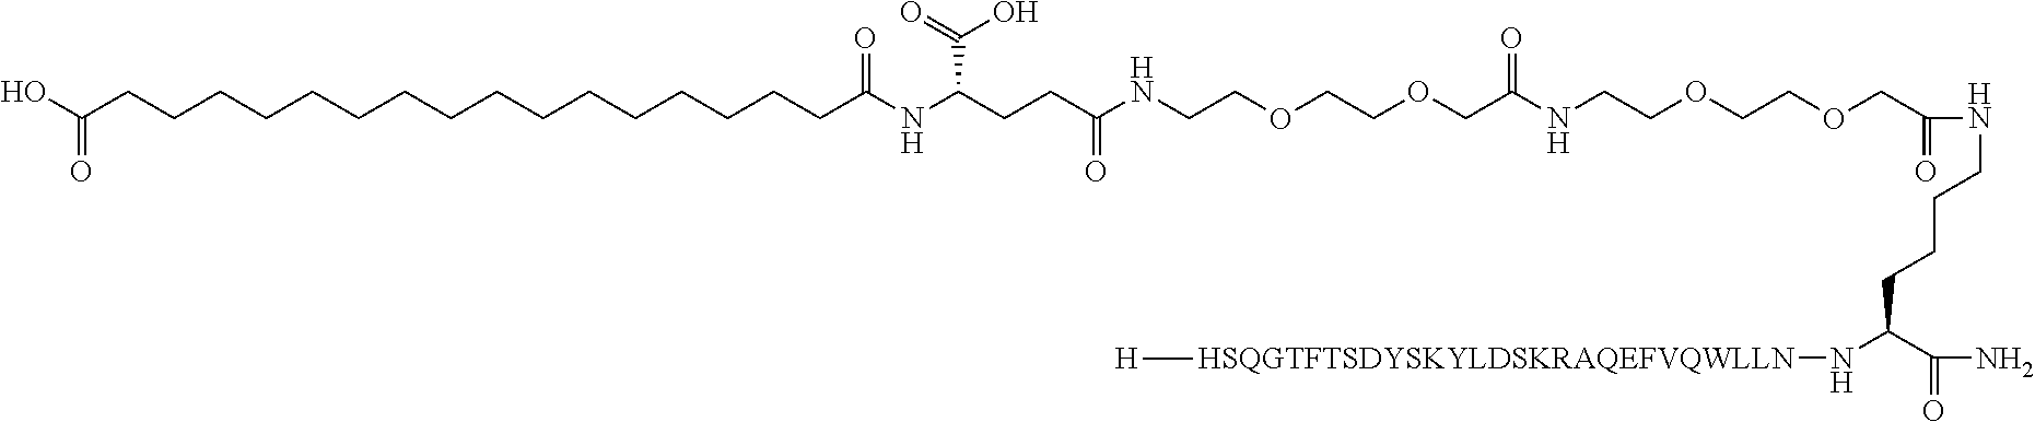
OC(CCCCCCCCCCCCCCCCC(NC(CCC(NCCOCCOCC(NCCOCCOCC(=O)NCCCCC(N[HSQGTFTSDYSKYLDSKRAQEFVQWLLN][H])C(=O)N)=O)=O)C(O)=O)=O)=O
